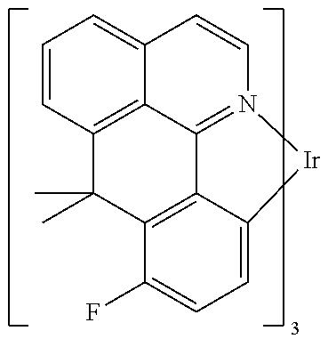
C12=C3C(C)(C)C4=C5C1=N(C=CC2=CC=C3)[Ir]C5=CC=C4F
